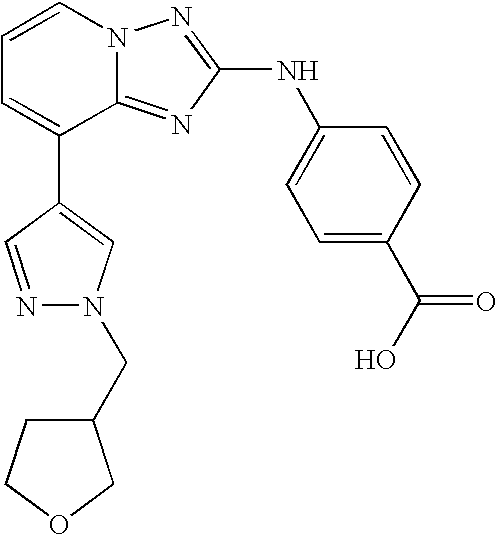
C1=CN2C(=NC(NC3=CC=C(C(O)=O)C=C3)=N2)C(C2=CN(CC3CCOC3)N=C2)=C1
